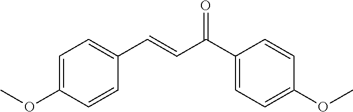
C1=C(OC)C=CC(C=CC(C2=CC=C(OC)C=C2)=O)=C1
